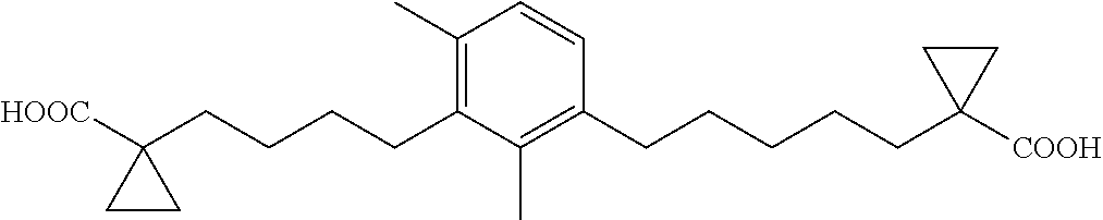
C1(C)=C(CCCCC2([HOOC])CC2)C(C)=C(CCCCCC2([COOH])CC2)C=C1
